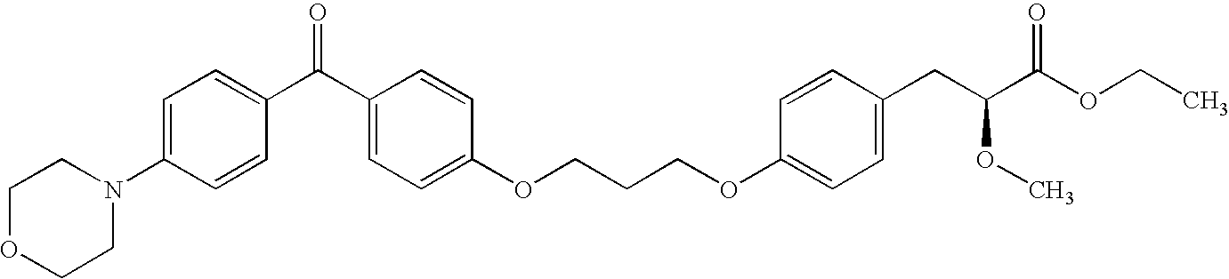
O(C1=CC=C(CC(C(OCC)=O)OC)C=C1)CCCOC1=CC=C(C(C2=CC=C(N3CCOCC3)C=C2)=O)C=C1
